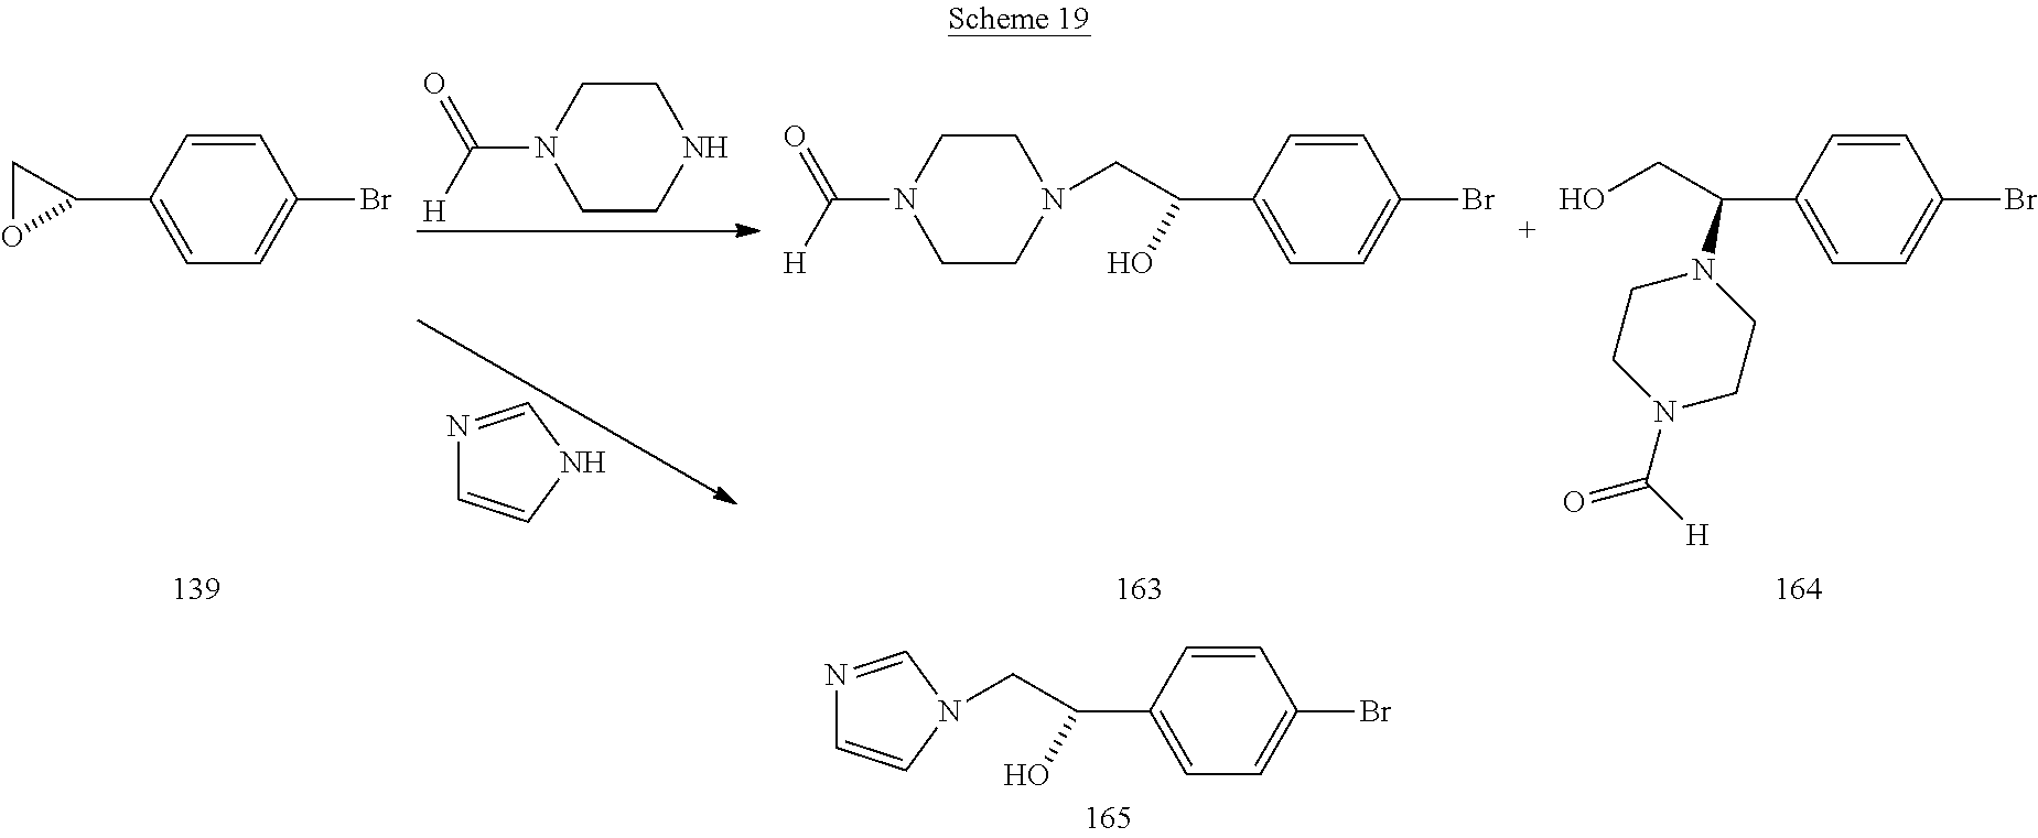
C1=CC(C2CO2)=CC=C1Br.C1CN(C(=O)[H])CCN1.N1=CNC=C1.C1=CC(C(CN2CCN(C(=O)[H])CC2)O)=CC=C1Br.C1=CC(C(CN2C=CN=C2)O)=CC=C1Br.C1=CC(C(CO)N2CCN(C([H])=O)CC2)=CC=C1Br
